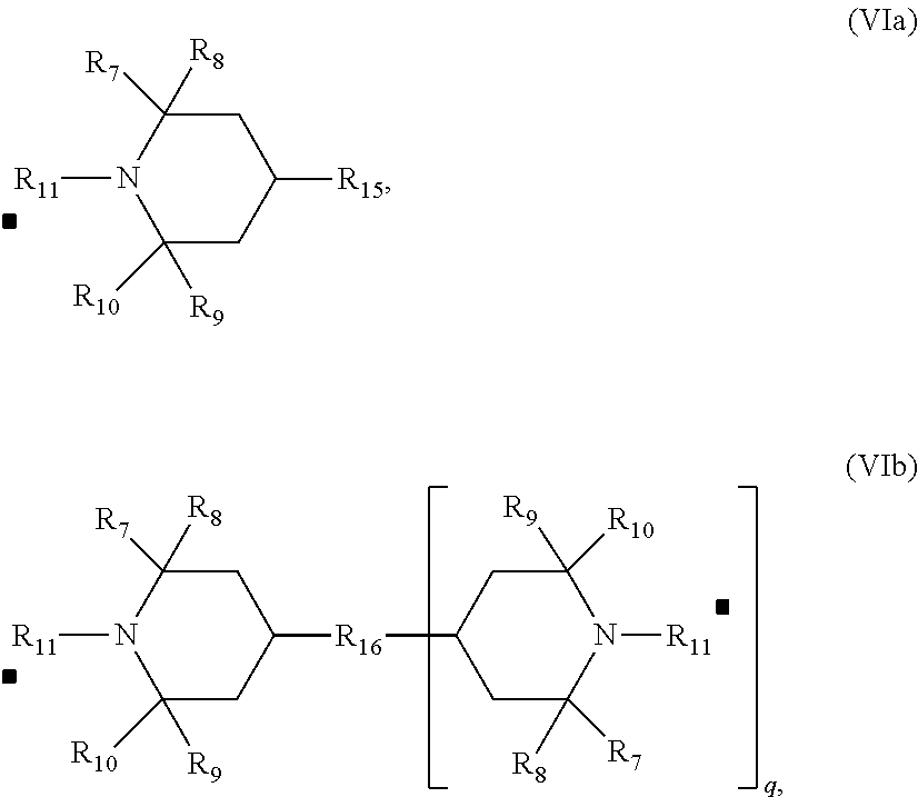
C1C([R8])([R7])N([R11])C([R9])([R10])CC1[R15].C1C([R8])([R7])N([R11])C([R9])([R10])CC1[R16]C1CC([R9])([R10])N([R11])C([R8])([R7])C1
